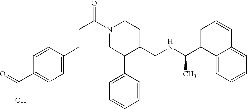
C(C(N1CC(C2=CC=CC=C2)C(CNC(C2=CC=CC3=CC=CC=C23)C)CC1)=O)=CC1=CC=C(C(=O)O)C=C1
